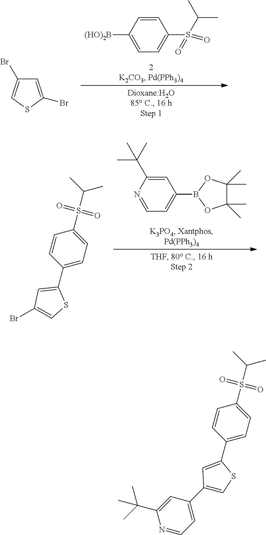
C1=CC([(HO)2B])=CC=C1S(=O)(C(C)C)=O.C1=C(Br)SC=C1Br.C1=C(C(C)(C)C)N=CC=C1B1OC(C)(C)C(C)(C)O1.BrC1=CSC(C2=CC=C(S(C(C)C)(=O)=O)C=C2)=C1.C1(C2=CSC(C3=CC=C(S(C(C)C)(=O)=O)C=C3)=C2)=CC=NC(C(C)(C)C)=C1
